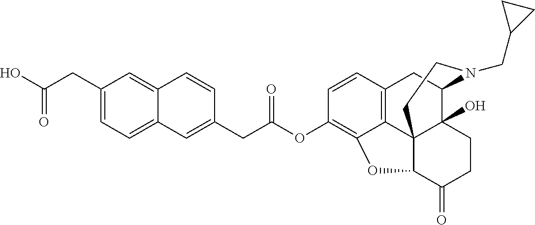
C(CC1=CC=C2C(=C1)C=CC(CC(OC1=C3C4=C(C=C1)CC1C5(O)C4(C(C(=O)CC5)O3)CCN1CC1CC1)=O)=C2)(=O)O
